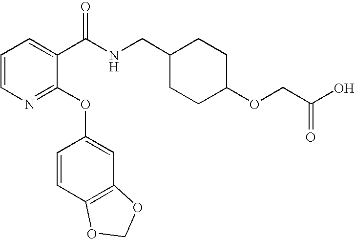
C1=CN=C(OC2=CC3=C(C=C2)OCO3)C(C(NCC2CCC(OCC(O)=O)CC2)=O)=C1
